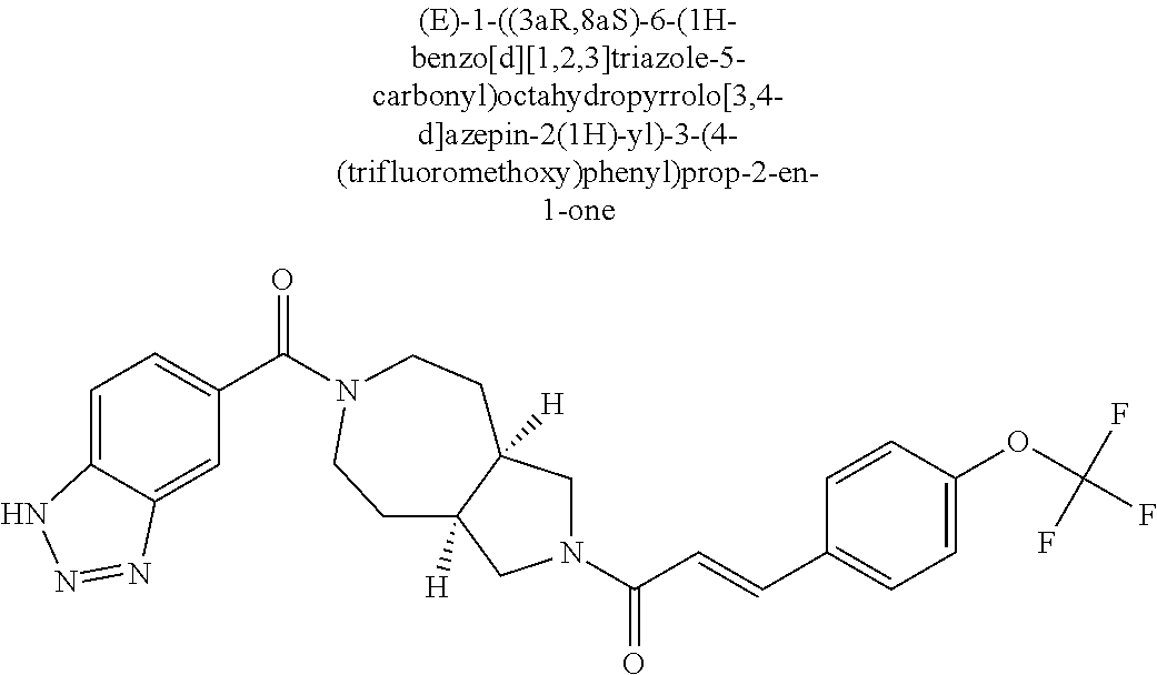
C1=C2C(=CC(C(=O)N3CCC4([H])CN(C(C=CC5=CC=C(OC(F)(F)F)C=C5)=O)CC4([H])CC3)=C1)N=NN2
